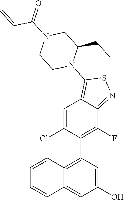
C1=CC2=C(C3=C(F)C4=NSC(N5CCN(C(C=C)=O)CC5CC)=C4C=C3Cl)C=C(O)C=C2C=C1
